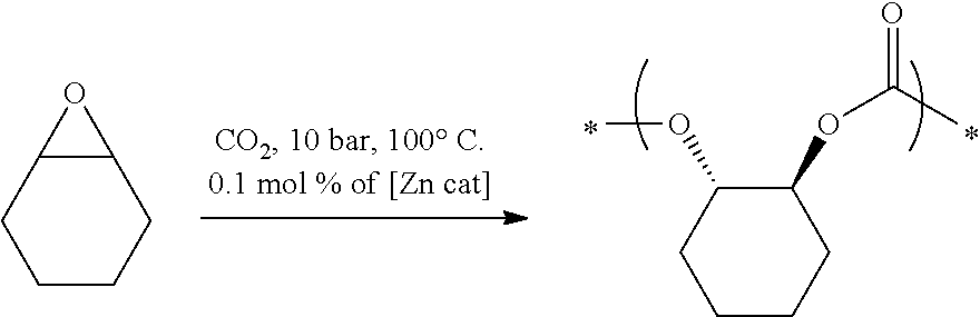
C12C(CCCC1)O2.C1(OC(=O)C)C(OC)CCCC1
